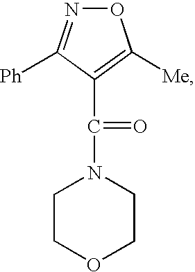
O1N=C([Ph])C(C(=O)N2CCOCC2)=C1[Me]
